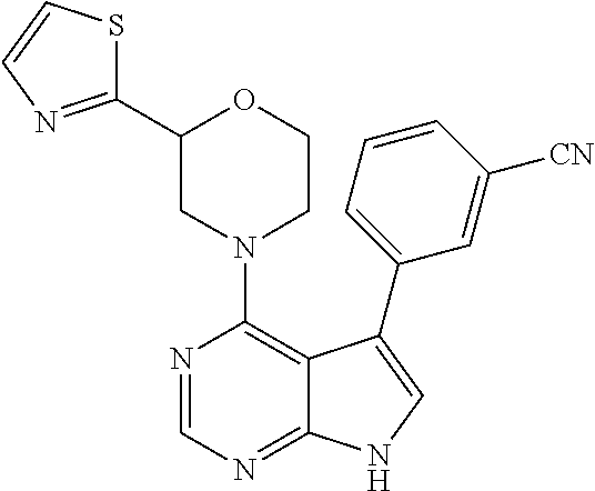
C12=NC=NC(N3CCOC(C4=NC=CS4)C3)=C1C(C1=CC=CC([CN])=C1)=CN2
